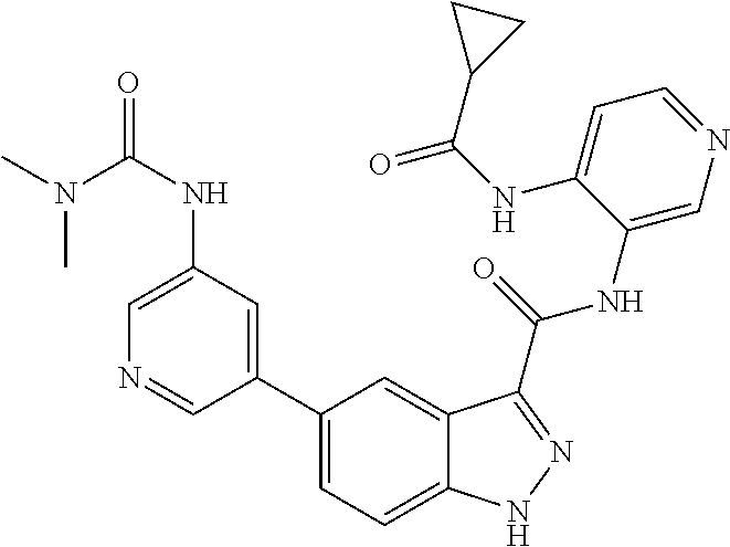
C1(NC(=O)N(C)C)=CN=CC(C2=CC=C3C(=C2)C(C(NC2=CN=CC=C2NC(=O)C2CC2)=O)=NN3)=C1
